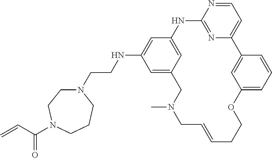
C1=NC2=NC(=C1)C1=CC(=CC=C1)OCCC=CCN(C)CC1=CC(NCCN3CCN(C(C=C)=O)CCC3)=CC(=C1)N2
